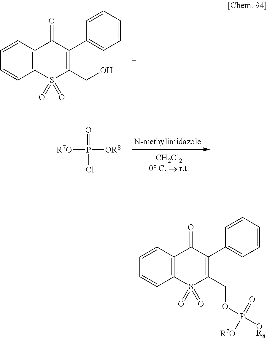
C12=C(C=CC=C1)C(=O)C(C1=CC=CC=C1)=C(CO)S2(=O)=O.[R7O]P(=O)(Cl)[OR8].C12=C(C=CC=C1)C(=O)C(C1=CC=CC=C1)=C(COP([OR8])(=O)[R7O])S2(=O)=O
